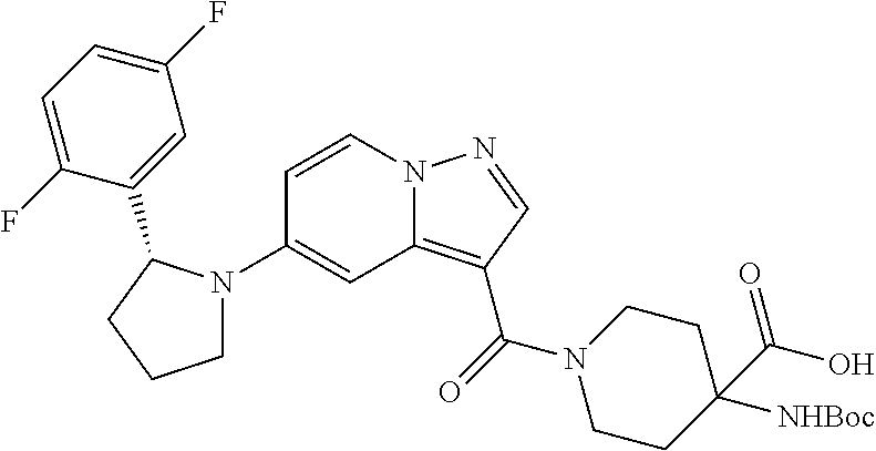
C1(N2CCCC2C2=CC(F)=CC=C2F)=CC2=C(C(=O)N3CCC(C(=O)O)([NHBoc])CC3)C=NN2C=C1
